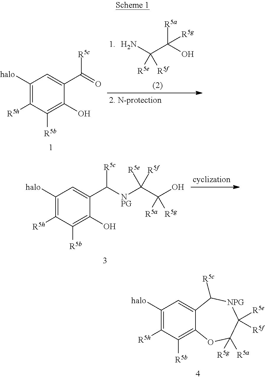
[R5a]C(O)(C(N)([R5e])[R5f])[R5g].C1([halo])=C([R5h])C([R5b])=C(O)C(C(=O)[R5c])=C1.C1([halo])=C([R5h])C([R5b])=C(O)C(C([NPG]C(C(O)([R5a])[R5g])([R5e])[R5f])[R5c])=C1.C1([halo])=C([R5h])C([R5b])=C2C(=C1)C([R5c])[NPG]C([R5e])([R5f])C([R5g])([R5a])O2
